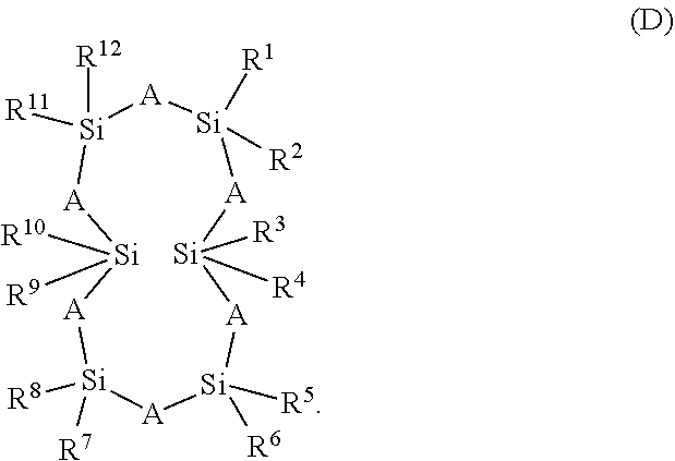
[R7][Si]1([R8])[A][Si]([R10])([R9])[A][Si]([R11])([R12])[A][Si]([R2])([R1])[A][Si]([R4])([R3])[A][Si]([R5])([R6])[A]1
